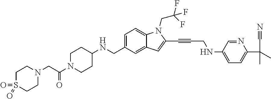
C1=C(CNC2CCN(C(CN3CCS(=O)(=O)CC3)=O)CC2)C=C2C(=C1)N(CC(F)(F)F)C(C#CCNC1=CC=C(C(C)(C)C#N)N=C1)=C2
